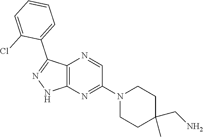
C12=C(N=C(N3CCC(C)(CN)CC3)C=N1)NN=C2C1=CC=CC=C1Cl
